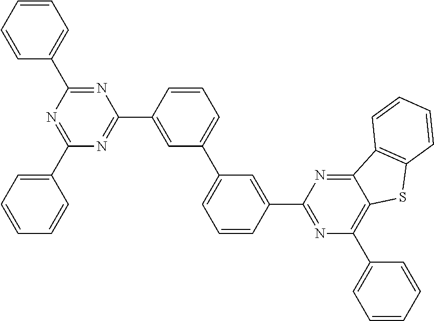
C1=CC(C2=NC(C3=CC=CC=C3)=NC(C3=CC=CC=C3)=N2)=CC(C2=CC=CC(C3=NC(C4=CC=CC=C4)=C4C(=N3)C3=C(S4)C=CC=C3)=C2)=C1
